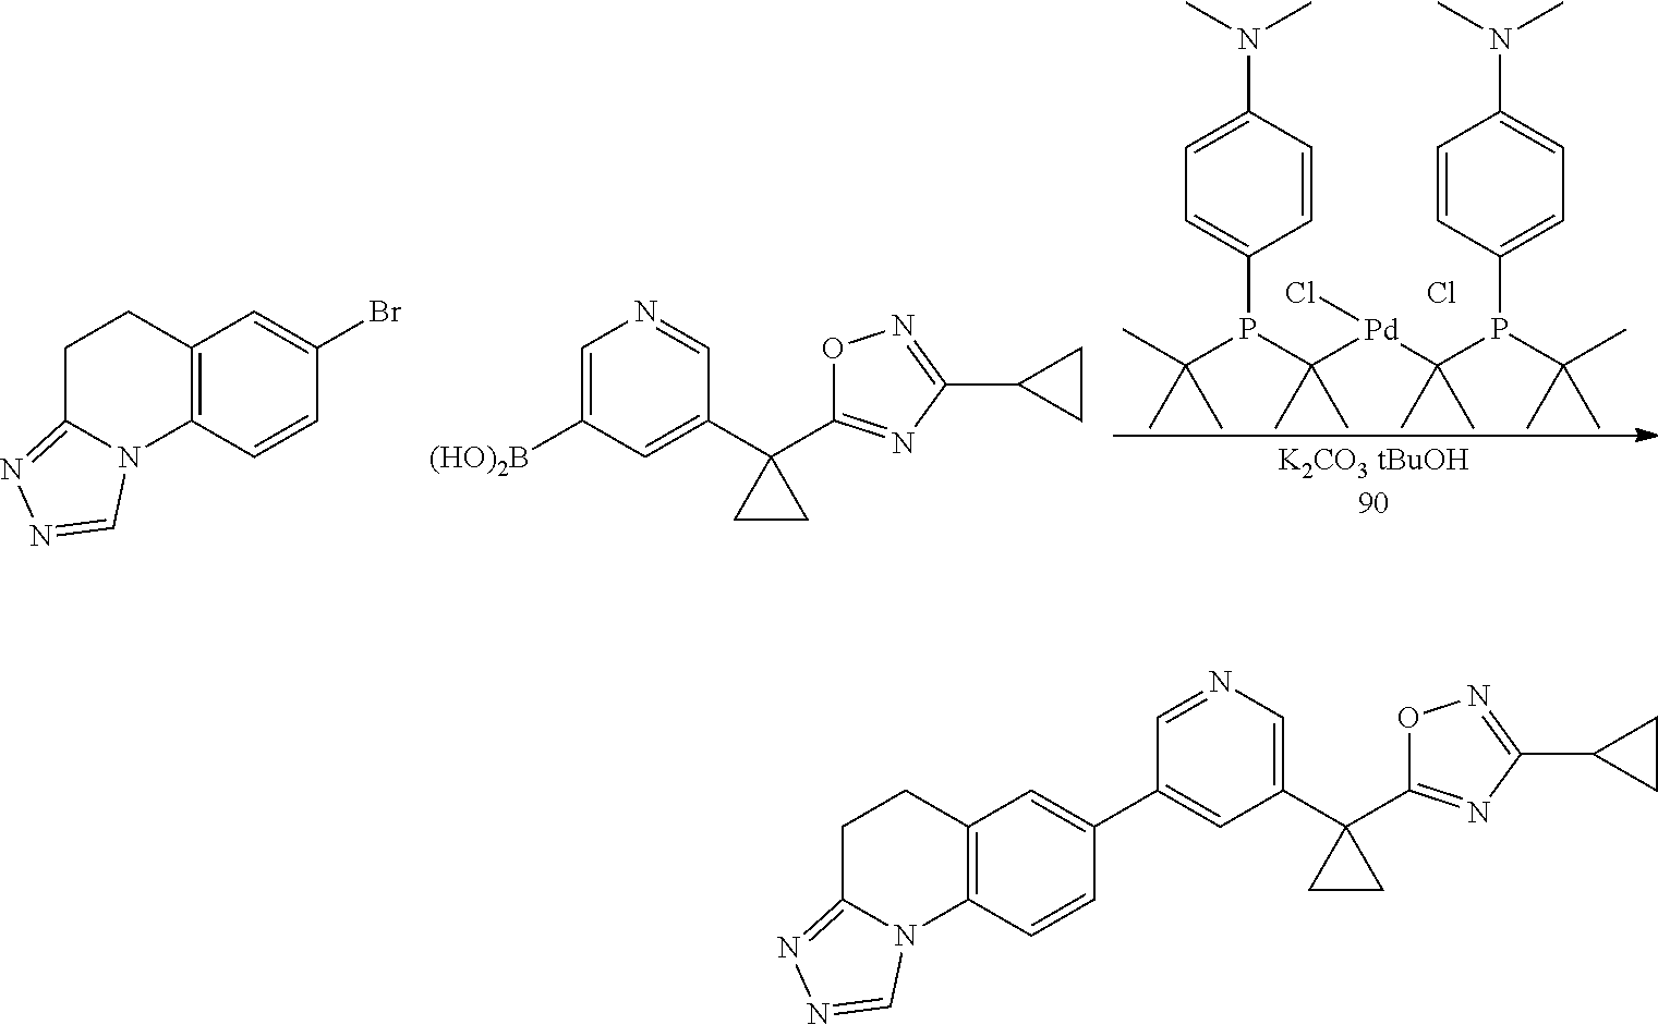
C1=CC(N(C)C)=CC=C1P(C([Pd](C(P(C(C)(C)C)C1=CC=C(N(C)C)C=C1)(C)C)Cl)(C)C)C(C)(C)C.Cl.C12=C(C=CC(Br)=C1)N1C(=NN=C1)CC2.C1=C([(HO)2B])C=C(C2(C3=NC(C4CC4)=NO3)CC2)C=N1.C12=C(C=CC(C3=CC(C4(C5=NC(C6CC6)=NO5)CC4)=CN=C3)=C1)N1C(=NN=C1)CC2
